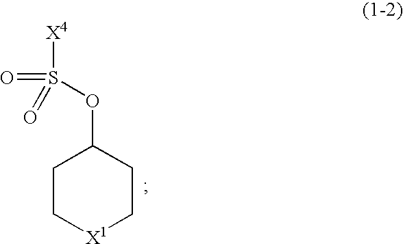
O(C1CC[X1]CC1)S([X4])(=O)=O
